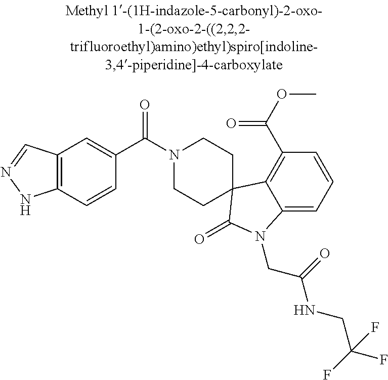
N1(C(C2=CC3=C(C=C2)NN=C3)=O)CCC2(CC1)C1=C(C(OC)=O)C=CC=C1N(CC(=O)NCC(F)(F)F)C2=O
